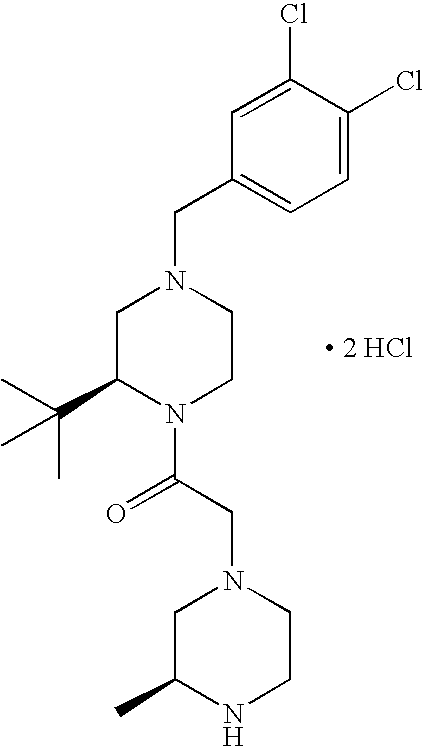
C(C1=CC=C(Cl)C(Cl)=C1)N1CC(C(C)(C)C)N(C(CN2CC(C)NCC2)=O)CC1.[ 2 HCl]
